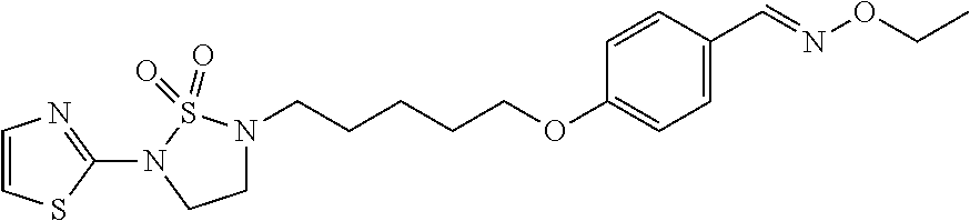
N1(C2=NC=CS2)CCN(CCCCCOC2=CC=C(C=NOCC)C=C2)S1(=O)=O
